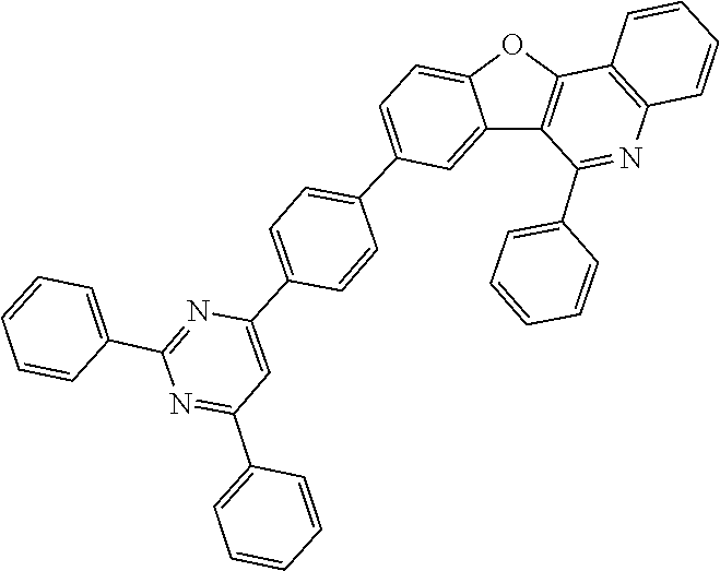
C1=C2OC3=C(C2=CC(C2=CC=C(C4=CC(C5=CC=CC=C5)=NC(C5=CC=CC=C5)=N4)C=C2)=C1)C(C1=CC=CC=C1)=NC1=C3C=CC=C1
